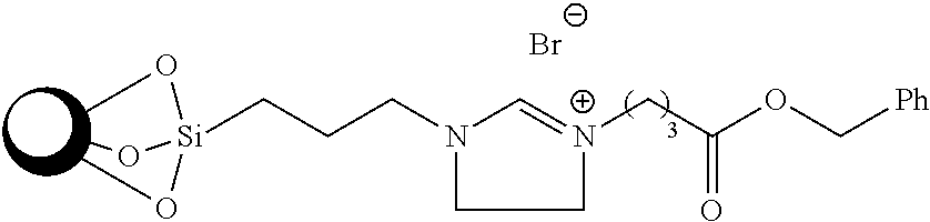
[Br-].C1=[N+](CC(OC[Ph])=O)CCN1CCC[Si](OC)(OC)OC
